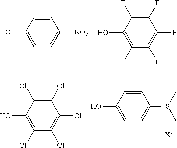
C1=CC(O)=CC=C1[NO2].C1(F)=C(F)C(O)=C(F)C(F)=C1F.C1=CC(O)=CC=C1[S+](C)C.[X-].C1(Cl)=C(Cl)C(O)=C(Cl)C(Cl)=C1Cl
